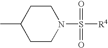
C1CN(S([R4])(=O)=O)CCC1C
